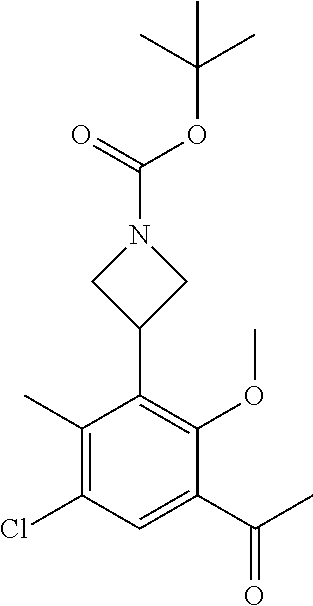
C1(C)=C(Cl)C=C(C(C)=O)C(OC)=C1C1CN(C(=O)OC(C)(C)C)C1
